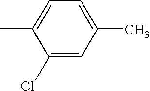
C1(Cl)=CC(C)=CC=C1C
